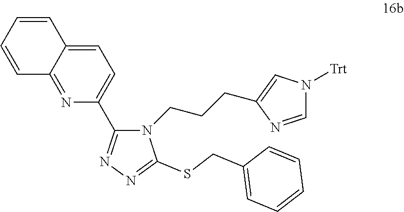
C12=NC(C3=NN=C(SCC4=CC=CC=C4)N3CCCC3=CN([Trt])C=N3)=CC=C1C=CC=C2
